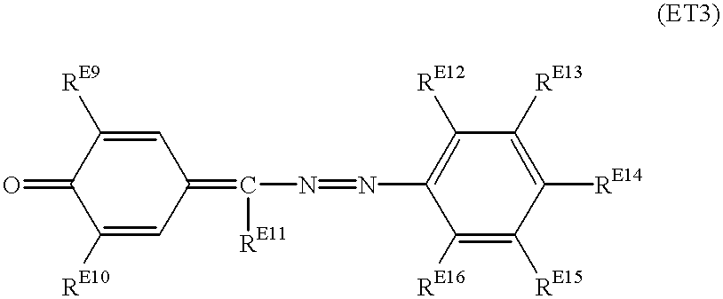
C1([RE10])=CC(=C(N=NC2=C([RE12])C([RE13])=C([RE14])C([RE15])=C2[RE16])[RE11])C=C([RE9])C1=O
